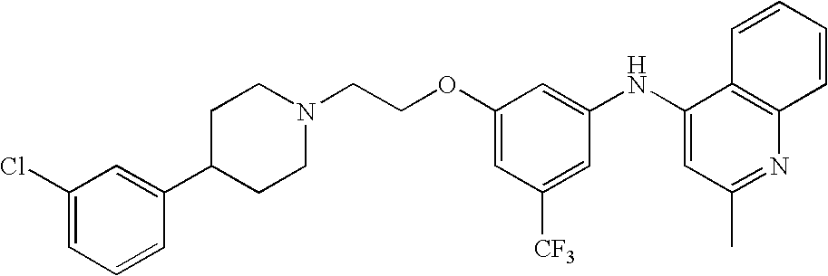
C1(C2CCN(CCOC3=CC([CF3])=CC(NC4=CC(C)=NC5=C4C=CC=C5)=C3)CC2)=CC(Cl)=CC=C1
